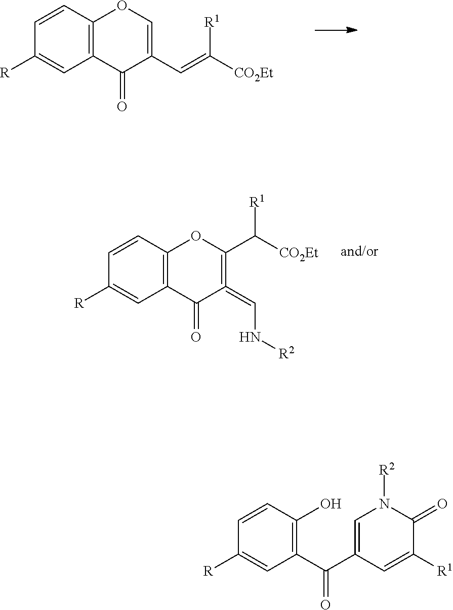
C1=CC2=C(C=C1[R])C(=O)C(C=C([CO2Et])[R1])=CO2.C1=CC2=C(C=C1[R])C(=O)C(=CN[R2])=C(C([CO2Et])[R1])O2.C1=CC(O)=C(C(C2=CN([R2])C(=O)C([R1])=C2)=O)C=C1[R]
